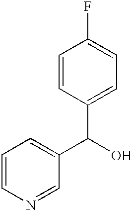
C1=CN=CC(C(O)C2=CC=C(F)C=C2)=C1
